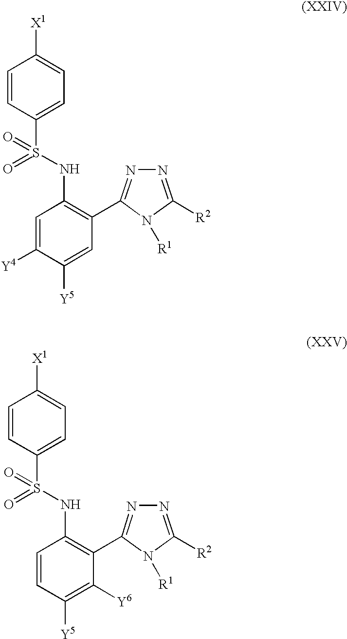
C1=C([Y4])C([Y5])=CC(C2=NN=C([R2])N2[R1])=C1NS(=O)(=O)C1=CC=C([X1])C=C1.C1=CC([Y5])=C([Y6])C(C2=NN=C([R2])N2[R1])=C1NS(=O)(=O)C1=CC=C([X1])C=C1
